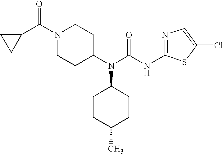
N(C(N(C1CCN(C(C2CC2)=O)CC1)C1CCC(C)CC1)=O)C1=NC=C(Cl)S1
